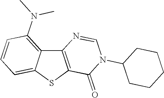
C12=C(SC3=CC=CC(N(C)C)=C13)C(=O)N(C1CCCCC1)C=N2
